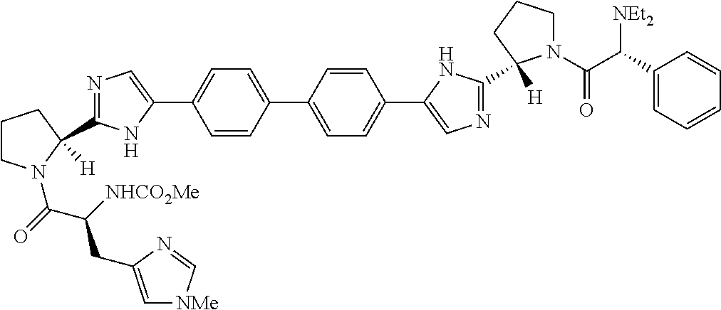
C1=CC(C2=CC=C(C3=CN=C(C4([H])N(C(=O)C([NHCO2Me])CC5=C[NMe]C=N5)CCC4)N3)C=C2)=CC=C1C1=CN=C(C2([H])N(C(C(C3=CC=CC=C3)[NEt2])=O)CCC2)N1
